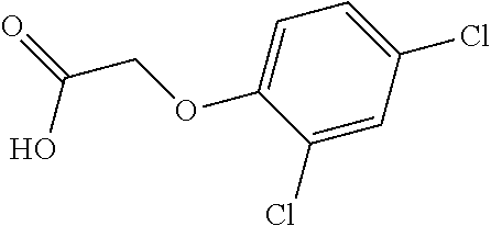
OC(=O)COC1=CC=C(Cl)C=C1Cl
